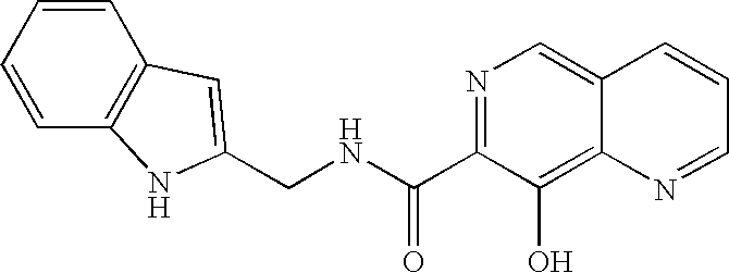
C1(CNC(C2=NC=C3C(=C2O)N=CC=C3)=O)=CC2=C(N1)C=CC=C2
